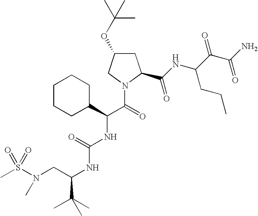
CS(N(CC(NC(NC(C(=O)N1C(C(NC(C(C(N)=O)=O)CCC)=O)CC(OC(C)(C)C)C1)C1CCCCC1)=O)C(C)(C)C)C)(=O)=O
